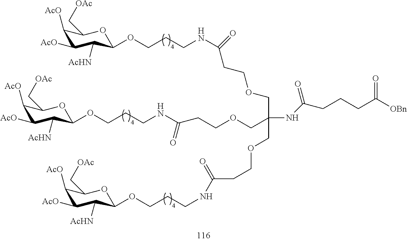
C1([AcO])C([AcO])C([AcHN])C(OCCCNC(CCOCC(COCCC(NCCCOC2C([AcHN])C([AcO])C([AcO])C(C[OAc])O2)=O)(COCCC(=O)NCCCOC2C([AcHN])C([AcO])C([AcO])C(C[OAc])O2)NC(CCCC([OBn])=O)=O)=O)OC1C[OAc]
